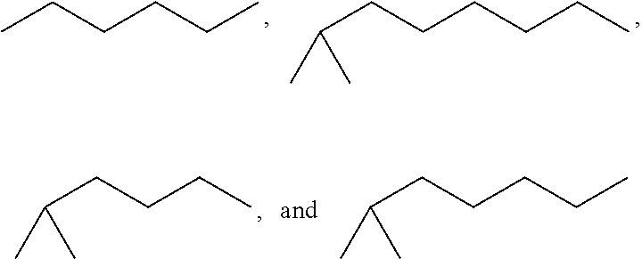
CCCCCC.C(CCCCCC)(C)C.C(CCCC)(C)C.C(CCCCC)(C)C
